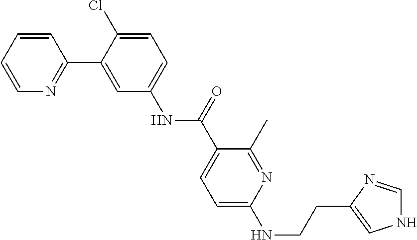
C(CNC1=CC=C(C(NC2=CC=C(Cl)C(C3=NC=CC=C3)=C2)=O)C(C)=N1)C1=CNC=N1
